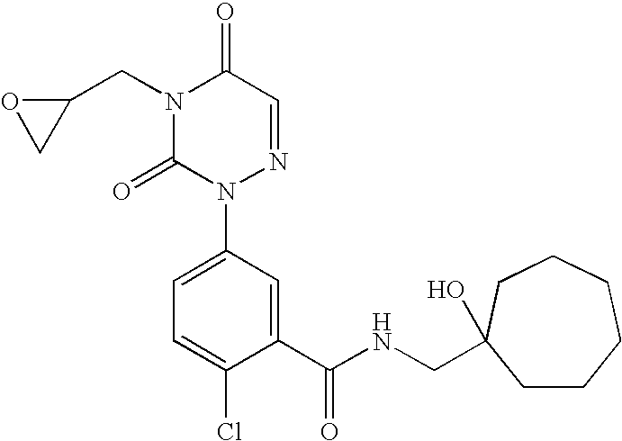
N1(CC2OC2)C(=O)N(C2=CC=C(Cl)C(C(NCC3(O)CCCCCC3)=O)=C2)N=CC1=O
